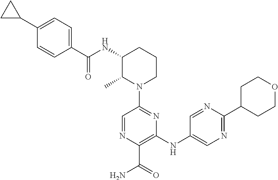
C1=NC(C(=O)N)=C(NC2=CN=C(C3CCOCC3)N=C2)N=C1N1CCCC(NC(C2=CC=C(C3CC3)C=C2)=O)C1C
